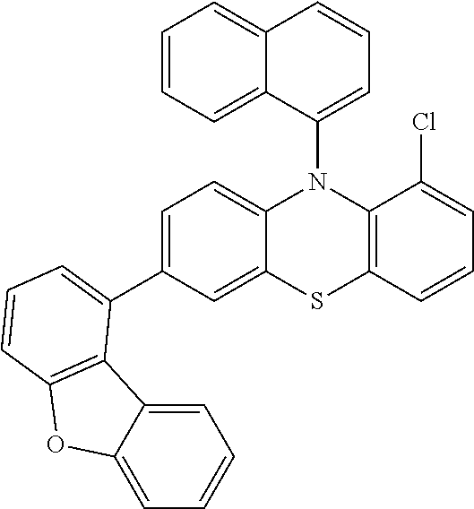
C1=C(C2=CC=CC3=C2C2=CC=CC=C2O3)C=C2C(=C1)N(C1=CC=CC3=CC=CC=C13)C1=C(C=CC=C1Cl)S2
